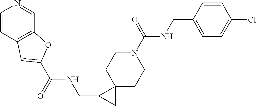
N1(C(NCC2=CC=C(Cl)C=C2)=O)CCC2(CC1)C(CNC(C1=CC3=C(C=NC=C3)O1)=O)C2
